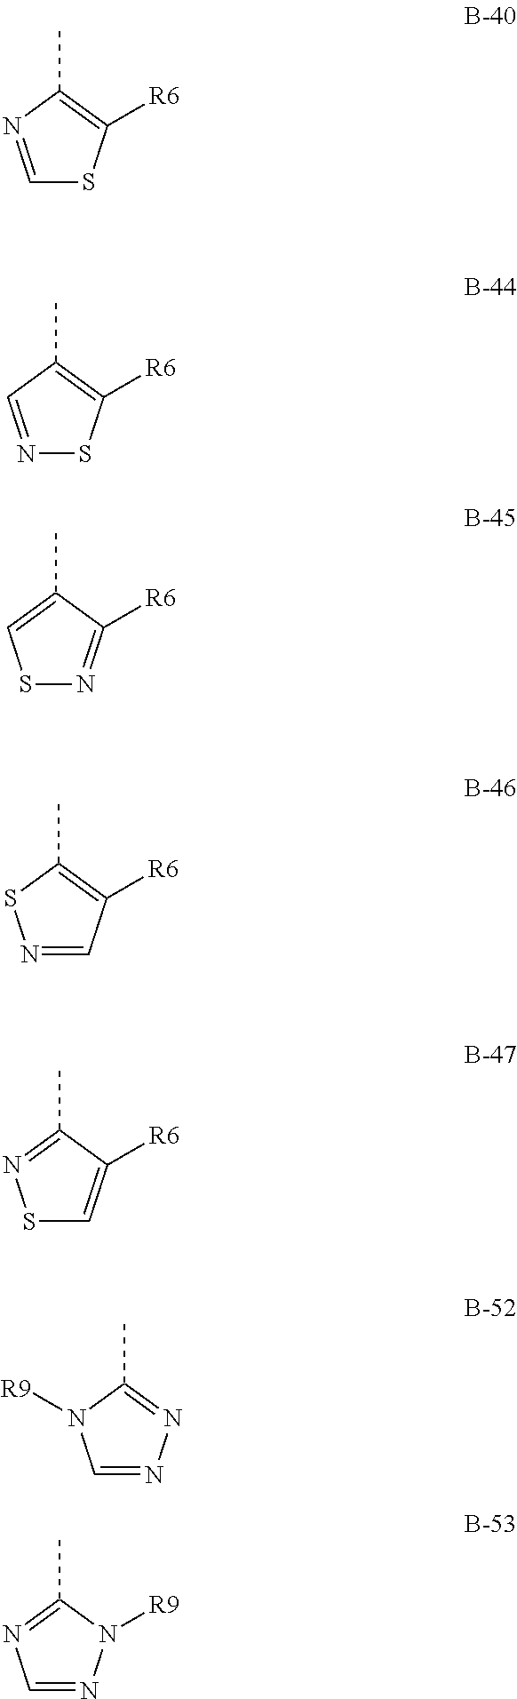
CC1=C([R6])SC=N1.CC1=C([R6])SN=C1.CC1=CSN=C1[R6].CC1=C([R6])C=NS1.CC1=NSC=C1[R6].CC1=NN=CN1[R9].CC1=NC=NN1[R9]
